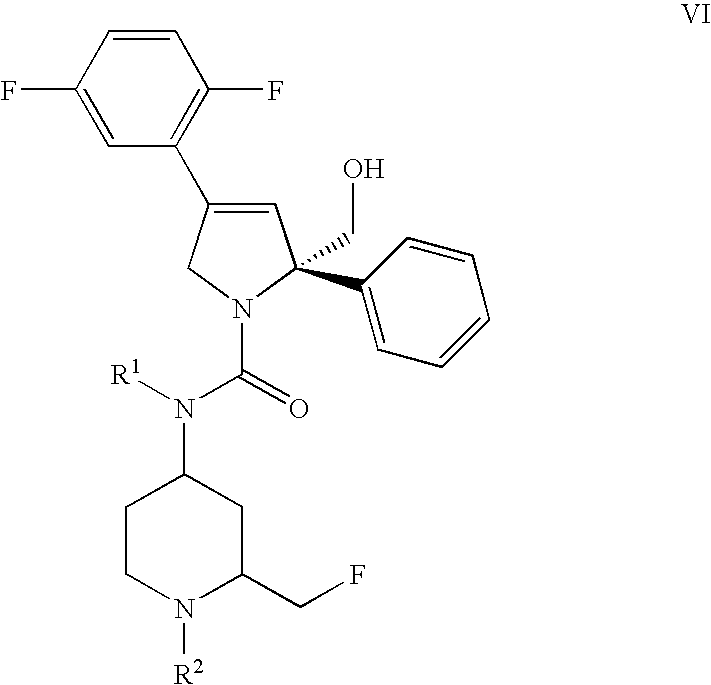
C1CN([R2])C(CF)CC1N([R1])C(=O)N1CC(C2=C(F)C=CC(F)=C2)=CC1(CO)C1=CC=CC=C1
